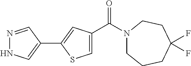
N1(C(C2=CSC(C3=CNN=C3)=C2)=O)CCCC(F)(F)CC1
